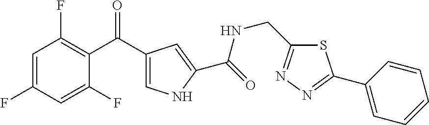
C1=C(F)C=C(F)C(C(C2=CNC(C(=O)NCC3=NN=C(C4=CC=CC=C4)S3)=C2)=O)=C1F
